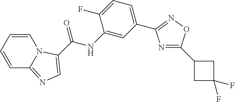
C1(NC(=O)C2=CN=C3C=CC=CN32)=CC(C2=NOC(C3CC(F)(F)C3)=N2)=CC=C1F
